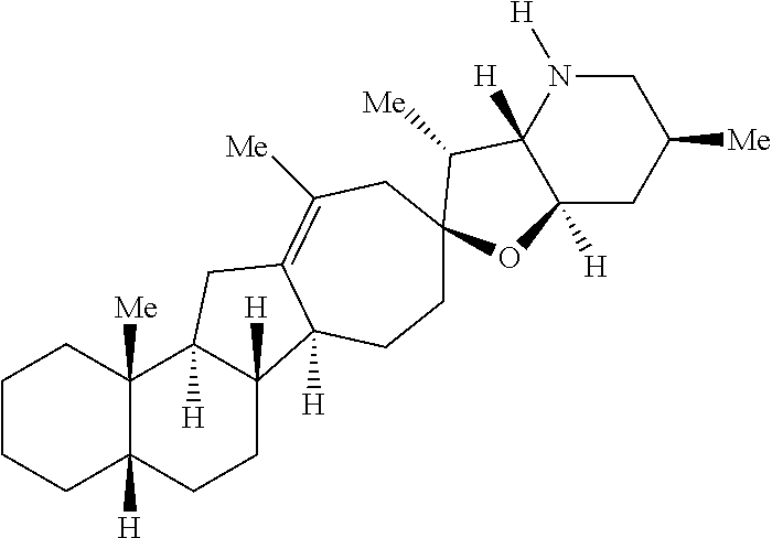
C1CCC2([H])C([Me])(C1)C1([H])C([H])(CC2)C2([H])C(=C([Me])CC3(CC2)C([Me])C2([H])C([H])(CC([Me])CN2[H])O3)C1
